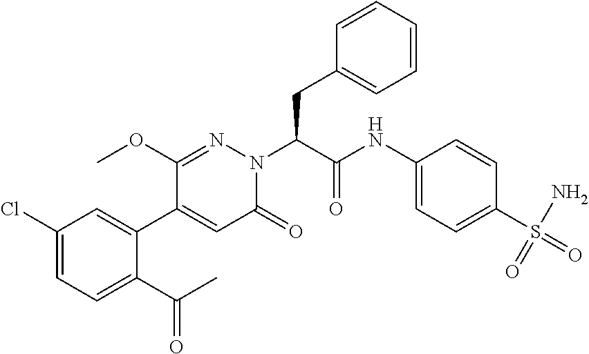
C1(Cl)=CC=C(C(C)=O)C(C2=CC(=O)N(C(C(=O)NC3=CC=C(S(=O)(N)=O)C=C3)CC3=CC=CC=C3)N=C2OC)=C1
